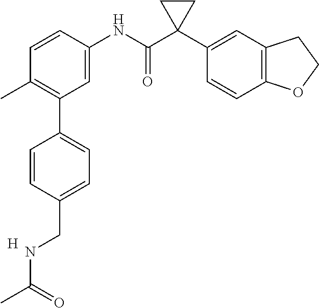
C1=C(NC(C2(C3=CC4=C(C=C3)OCC4)CC2)=O)C=CC(C)=C1C1=CC=C(CNC(C)=O)C=C1.[H]
